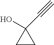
C1CC1(O)C#C
